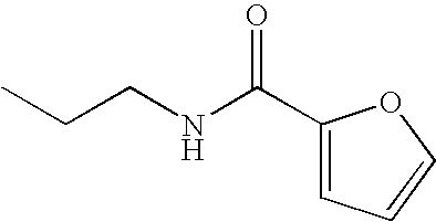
C(CNC(C1=CC=CO1)=O)C
